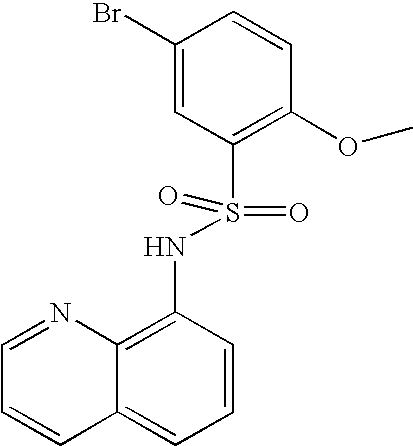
C1=NC2=C(NS(=O)(=O)C3=C(OC)C=CC(Br)=C3)C=CC=C2C=C1
